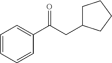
C1=CC=CC(C(CC2CCCC2)=O)=C1
